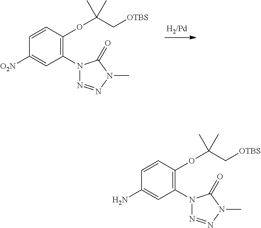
C1(N2N=NN(C)C2=O)=C(OC(C)(C)C[OTBS])C=CC([O2N])=C1.C1(N2N=NN(C)C2=O)=C(OC(C)(C)C[OTBS])C=CC(N)=C1
